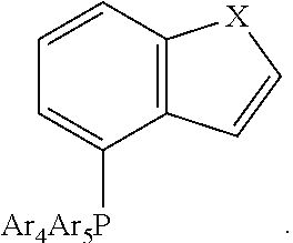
C1=CC2=C(C([Ar4Ar5P])=C1)C=C[X]2
